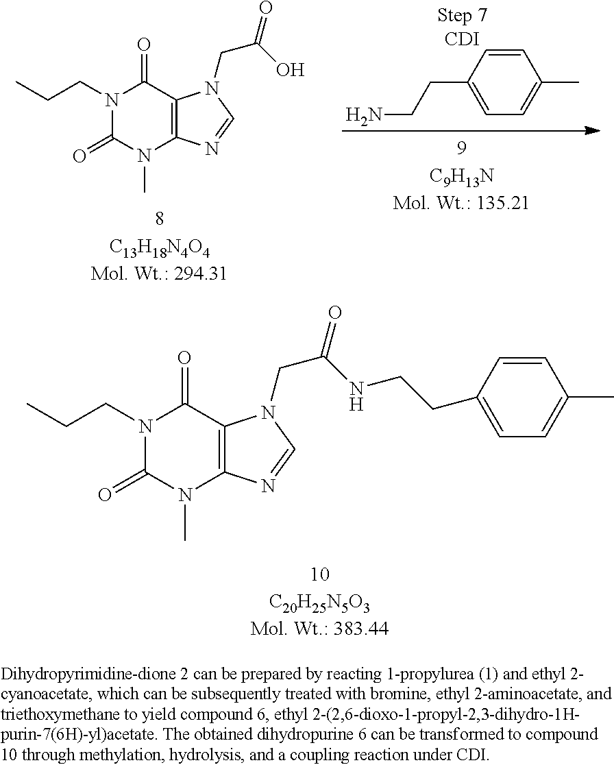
N1(CCC)C(=O)N(C)C2=C(C1=O)N(CC(NCCC1=CC=C(C)C=C1)=O)C=N2.N1(CCC)C(=O)N(C)C2=C(C1=O)N(CC(O)=O)C=N2.C1=CC(CCN)=CC=C1C
